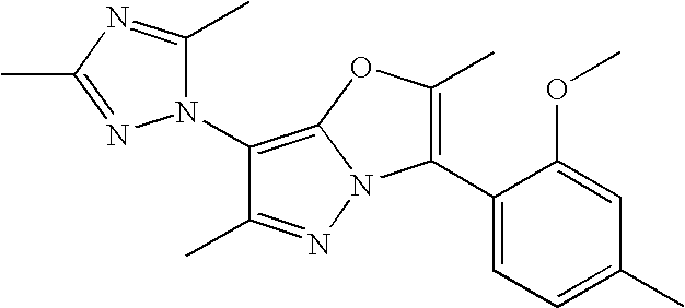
C1(N2C(C)=NC(C)=N2)=C2N(N=C1C)C(C1=CC=C(C)C=C1OC)=C(C)O2
